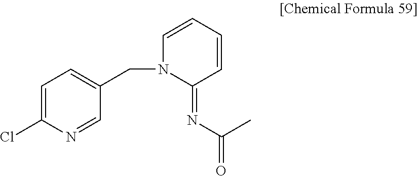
C1=C(Cl)N=CC(CN2C(=NC(=O)C)C=CC=C2)=C1
